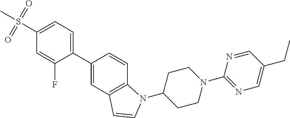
C1=C(C2=CC3=C(C=C2)N(C2CCN(C4=NC=C(CC)C=N4)CC2)C=C3)C(F)=CC(S(C)(=O)=O)=C1
